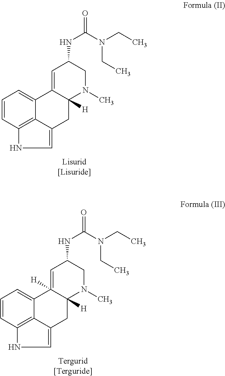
C1=CC2=C3C(=C1)C1=CC(NC(N(CC)CC)=O)CN(C)C1([H])CC3=CN2.C1=CC2=C3C(=C1)C1([H])=CC(NC(N(CC)CC)=O)CN(C)C1([H])CC3=CN2
